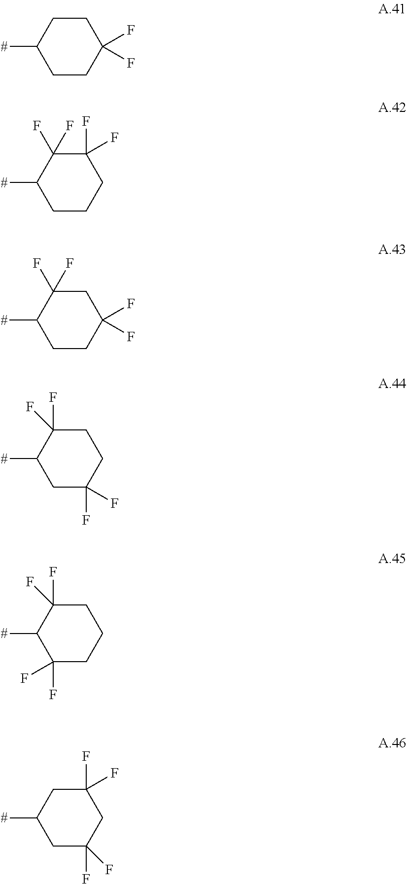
[#]C1CCC(F)(F)CC1.[#]C1CCCC(F)(F)C1(F)F.[#]C1CCC(F)(F)CC1(F)F.[#]C1CC(F)(F)CCC1(F)F.[#]C1C(F)(F)CCCC1(F)F.C1C(F)(F)CC([#])CC1(F)F
